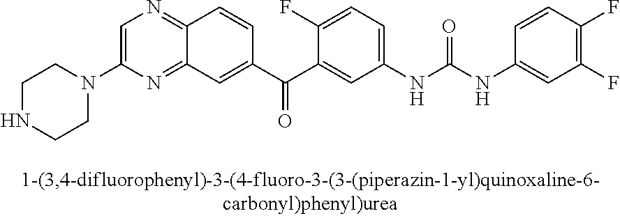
C1=C(N2CCNCC2)N=C2C(=N1)C=CC(C(C1=CC(NC(NC3=CC(F)=C(F)C=C3)=O)=CC=C1F)=O)=C2
